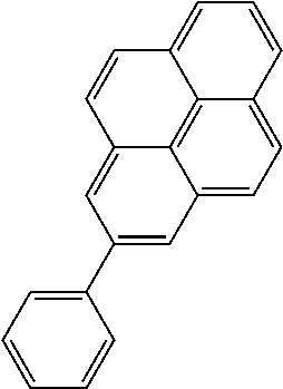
C12=C3C4=CC=C1C=CC=C2C=CC3=CC(C1=CC=CC=C1)=C4
